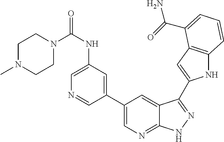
C1(C2=CN=C3C(=C2)C(C2=CC4=C(N2)C=CC=C4C(=O)N)=NN3)=CC(NC(N2CCN(C)CC2)=O)=CN=C1
